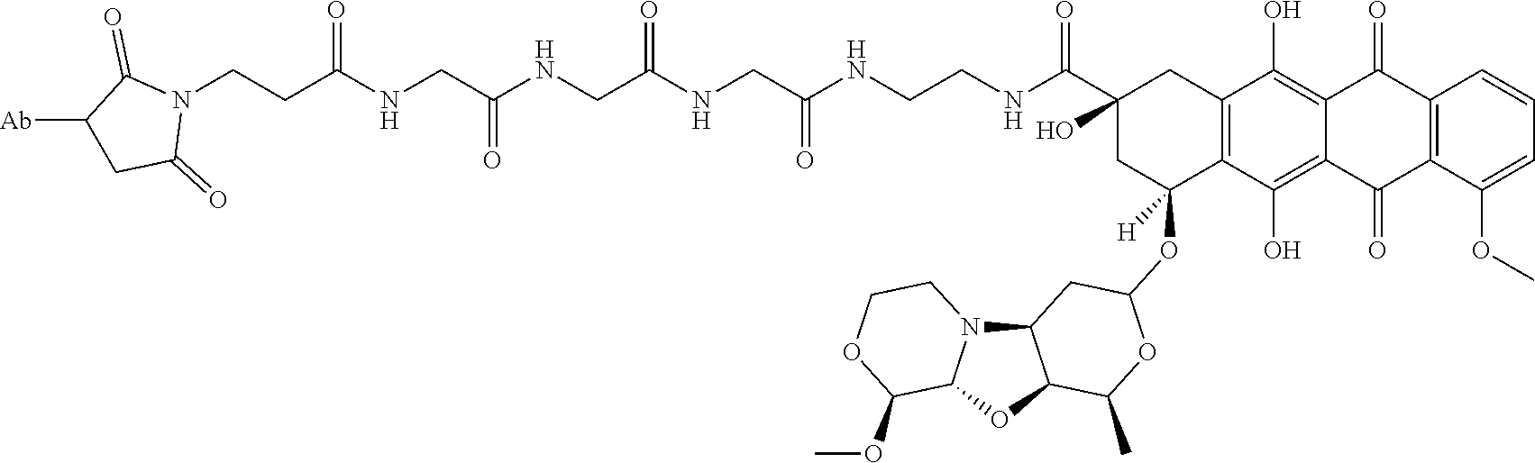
N1(CCC(NCC(NCC(NCC(NCCNC(=O)C2(O)CC([H])(OC3OC(C)C4C(N5C(O4)C(OC)OCC5)C3)C3=C(C2)C(O)=C2C(=C3O)C(=O)C3=C(C2=O)C=CC=C3OC)=O)=O)=O)=O)C(=O)C([Ab])CC1=O
